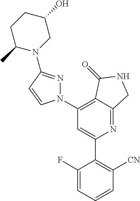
C1(N2N=C(N3CC(O)CCC3C)C=C2)=C2C(=NC(C3=C([CN])C=CC=C3F)=C1)CNC2=O
